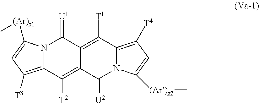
N12C(=C([T3])C=C1[(Ar)z1]C)C([T2])=C1C(=C([T1])C3=C([T4])C=C([(Ar)z2]C)N3C1=[U2])C2=[U1]
